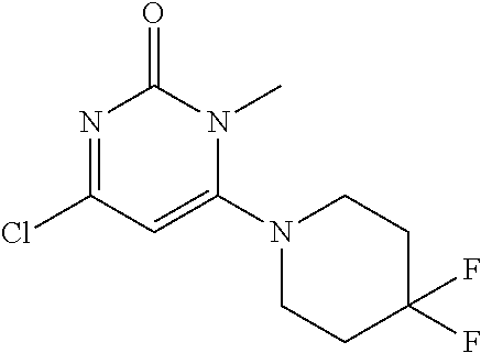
N1=C(Cl)C=C(N2CCC(F)(F)CC2)N(C)C1=O
